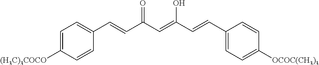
C1=C([(H3C)3COCO])C=CC(C=CC(C=C(O)C=CC2=CC=C([OCOC(CH3)3])C=C2)=O)=C1
